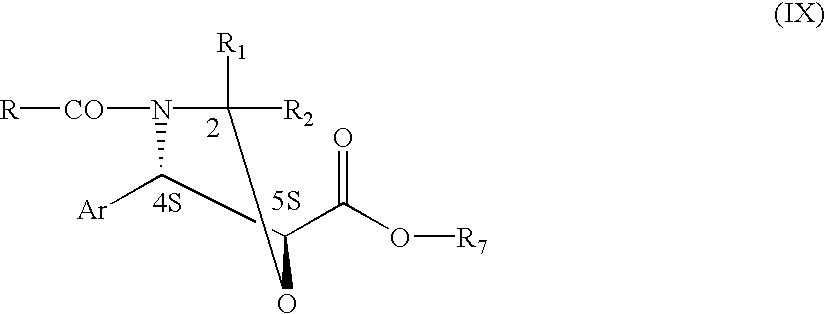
[4S].[5S].N1([CO][R])C([R1])([R2])OC(C(O[R7])=O)C1[Ar]
